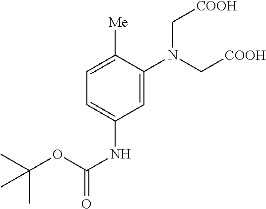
C1=C(N(C[COOH])C[COOH])C([Me])=CC=C1NC(OC(C)(C)C)=O
